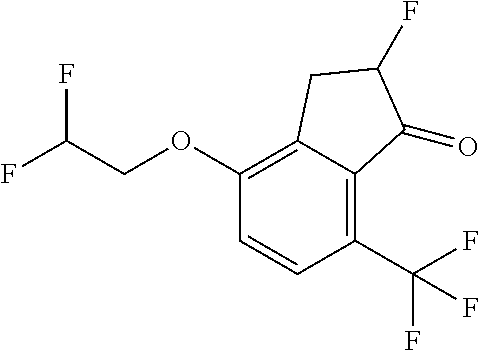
FC(COC1=C2C(=C(C(F)(F)F)C=C1)C(=O)C(F)C2)F
